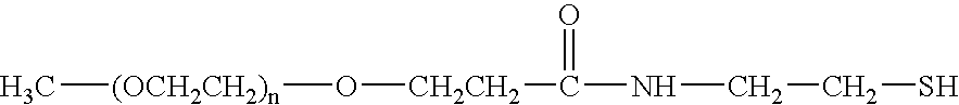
[CH2CH2](O[(OCH2CH2)n]C)C(NCCS)=O
